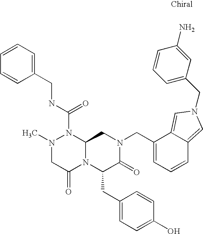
N1(C)CC(=O)N2C(N1C(NCC1=CC=CC=C1)=O)CN(CC1=CC=CC3=CN(CC4=CC=CC(N)=C4)C=C13)C(=O)C2CC1=CC=C(O)C=C1
